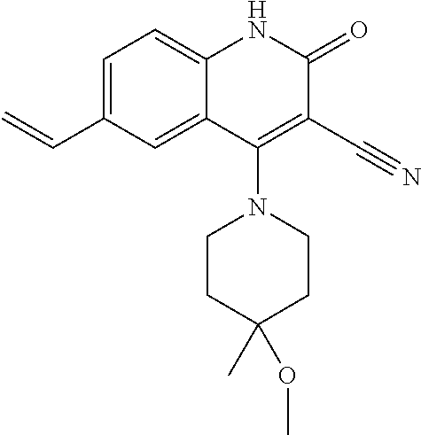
C1=C(C=C)C=C2C(=C1)NC(=O)C(C#N)=C2N1CCC(C)(OC)CC1
